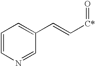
C1=CN=CC(C=C[C*]=O)=C1
